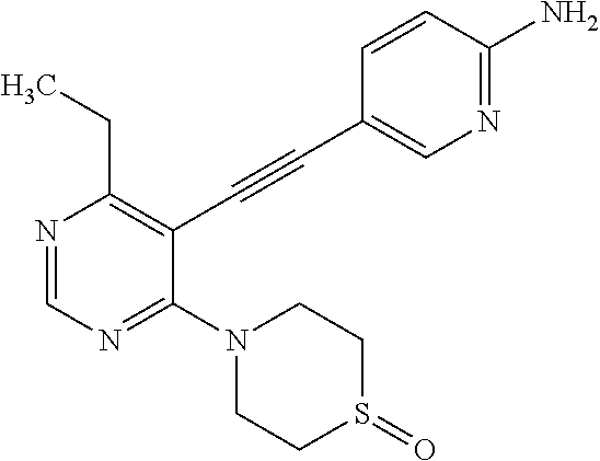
N1=CN=C(N2CCS(=O)CC2)C(C#CC2=CN=C(N)C=C2)=C1CC
